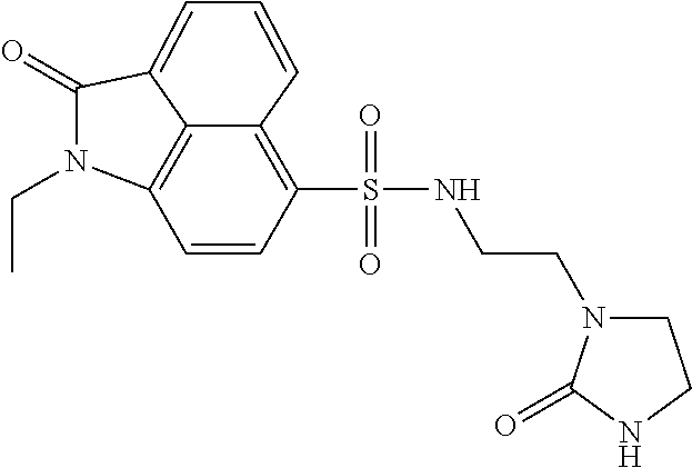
C1=CC(S(NCCN2CCNC2=O)(=O)=O)=C2C=CC=C3C(=O)N(CC)C1=C23
